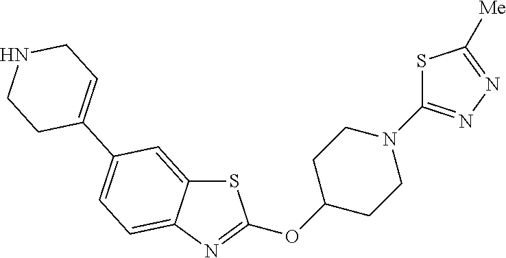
S1C2=CC(C3=CCNCC3)=CC=C2N=C1OC1CCN(C2=NN=C([Me])S2)CC1
